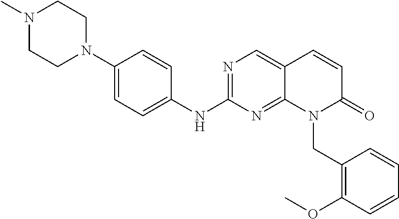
C1(N2CCN(C)CC2)=CC=C(NC2=NC=C3C(=N2)N(CC2=C(OC)C=CC=C2)C(=O)C=C3)C=C1
